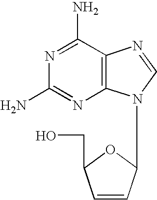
N1=C(N)C2=C(N=C1N)N(C1C=CC(CO)O1)C=N2
